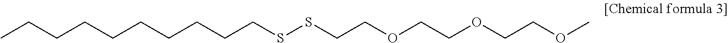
CCCCCCCCCCSSCCOCCOCCOC
